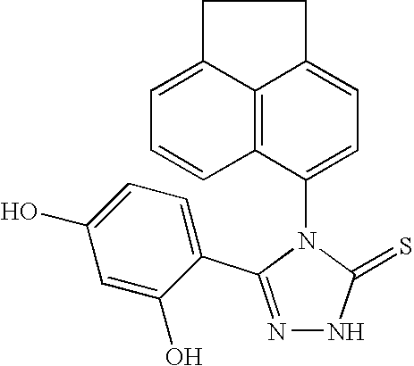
N1=C(C2=CC=C(O)C=C2O)N(C2=CC=C3C4=C2C=CC=C4CC3)C(=S)N1
